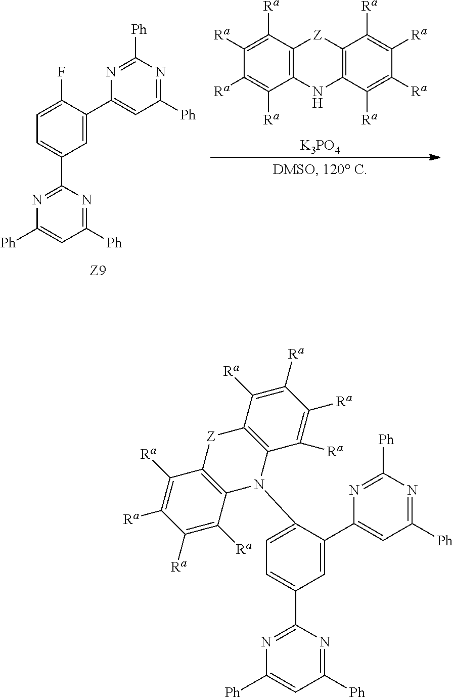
C12=C(C([Ra])=C([Ra])C([Ra])=C1[Ra])[Z]C1=C(N2)C([Ra])=C([Ra])C([Ra])=C1[Ra].[K3PO4].C1=C(C2=CC([Ph])=NC([Ph])=N2)C(F)=CC=C1C1=NC([Ph])=CC([Ph])=N1.C1=C(C2=CC([Ph])=NC([Ph])=N2)C(N2C3=C(C([Ra])=C([Ra])C([Ra])=C3[Ra])[Z]C3=C2C([Ra])=C([Ra])C([Ra])=C3[Ra])=CC=C1C1=NC([Ph])=CC([Ph])=N1
